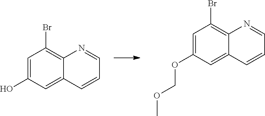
C1=C(OCOC)C=C2C(=C1Br)N=CC=C2.C1=C(O)C=C2C(=C1Br)N=CC=C2
